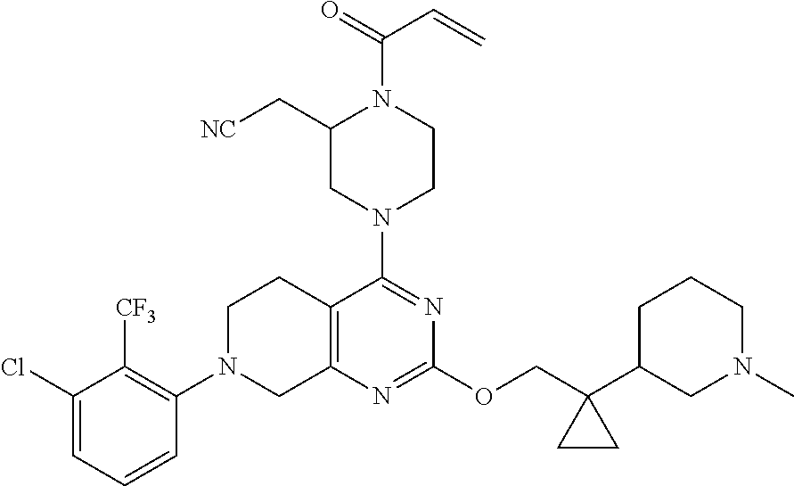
C1(Cl)=CC=CC(N2CC3=C(CC2)C(N2CCN(C(=O)C=C)C(C[NC])C2)=NC(OCC2(C4CN(C)CCC4)CC2)=N3)=C1[CF3]
